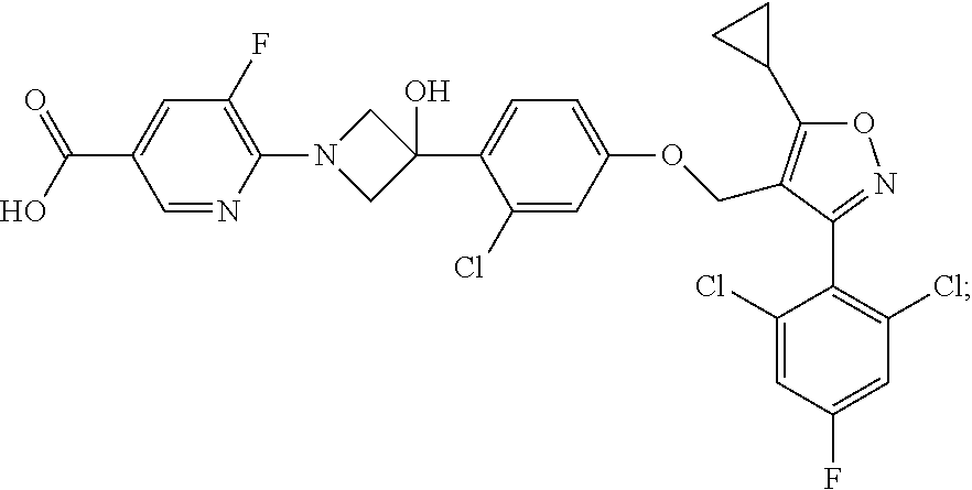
O1C(C2CC2)=C(COC2=CC=C(C3(O)CN(C4=C(F)C=C(C(=O)O)C=N4)C3)C(Cl)=C2)C(C2=C(Cl)C=C(F)C=C2Cl)=N1
